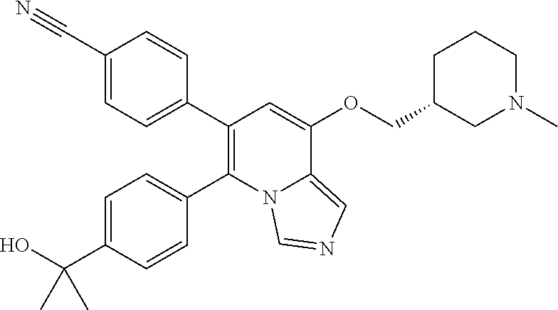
C1(C#N)=CC=C(C2=C(C3=CC=C(C(O)(C)C)C=C3)N3C(=CN=C3)C(OCC3CN(C)CCC3)=C2)C=C1
